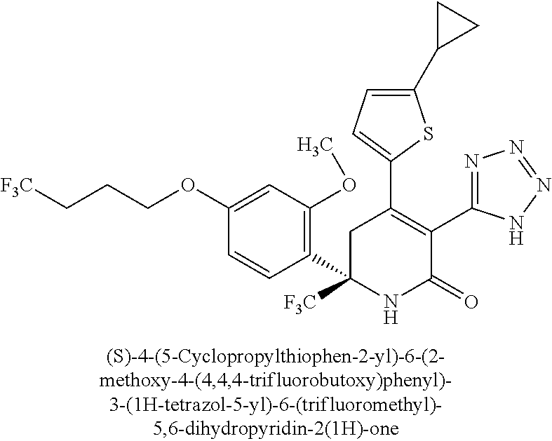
C1(C2=C(C3=NN=NN3)C(=O)NC(C3=C(OC)C=C(OCCC[F3C])C=C3)([F3C])C2)=CC=C(C2CC2)S1
